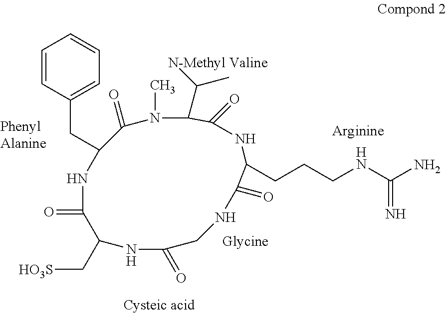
C1=CC(CC2NC(=O)C(C[HO3S])NC(=O)CNC(=O)C(CCCNC(=N)N)NC(=O)C(C([N-Methyl Valine])C)N(C)C2=O)=CC=C1
